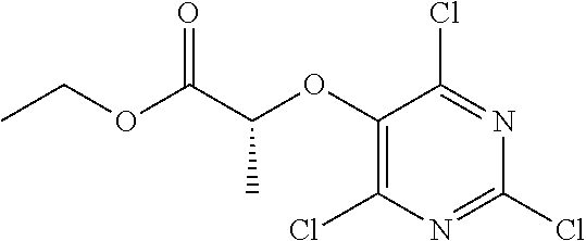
C1(OC(C(OCC)=O)C)=C(Cl)N=C(Cl)N=C1Cl
